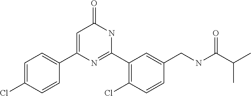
C1(C2=CC(=O)NC(C3=C(Cl)C=CC(CNC(C(C)C)=O)=C3)=N2)=CC=C(Cl)C=C1
